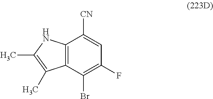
C12=C(C(Br)=C(F)C=C1[CN])C(C)=C(C)N2
